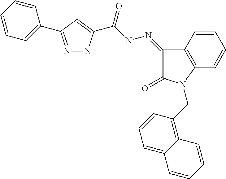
N1=C(C2=CC=CC=C2)C=C(C(=O)NN=C2C3=C(C=CC=C3)N(CC3=C4C(=CC=C3)C=CC=C4)C2=O)N1
